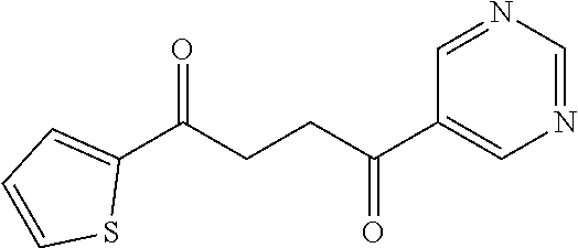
C1(C(CCC(C2=CN=CN=C2)=O)=O)=CC=CS1
